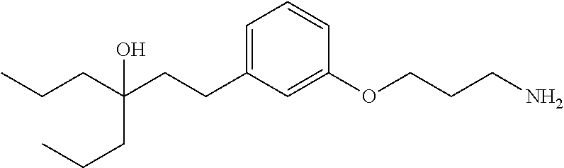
C(CC(CCC1=CC=CC(OCCCN)=C1)(CCC)O)C
